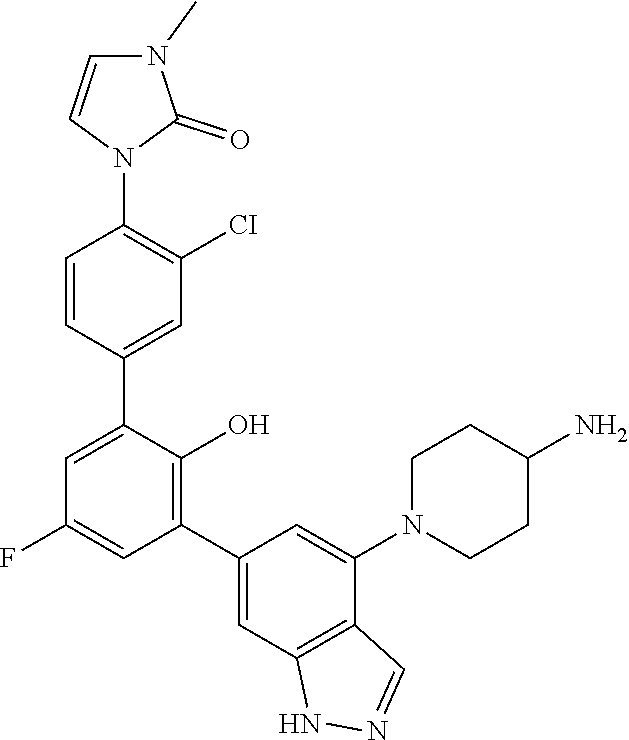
C1CN(C2=CC(C3=C(O)C(C4=CC([CI])=C(N5C=CN(C)C5=O)C=C4)=CC(F)=C3)=CC3=C2C=NN3)CCC1N
